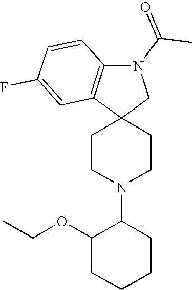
C1CN(C2C(OCC)CCCC2)CCC12CN(C(C)=O)C1=C2C=C(F)C=C1
